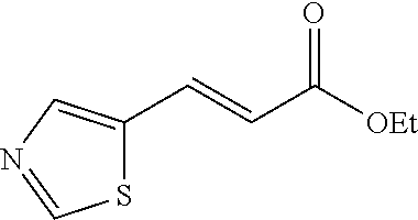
S1C(C=CC([OEt])=O)=CN=C1
